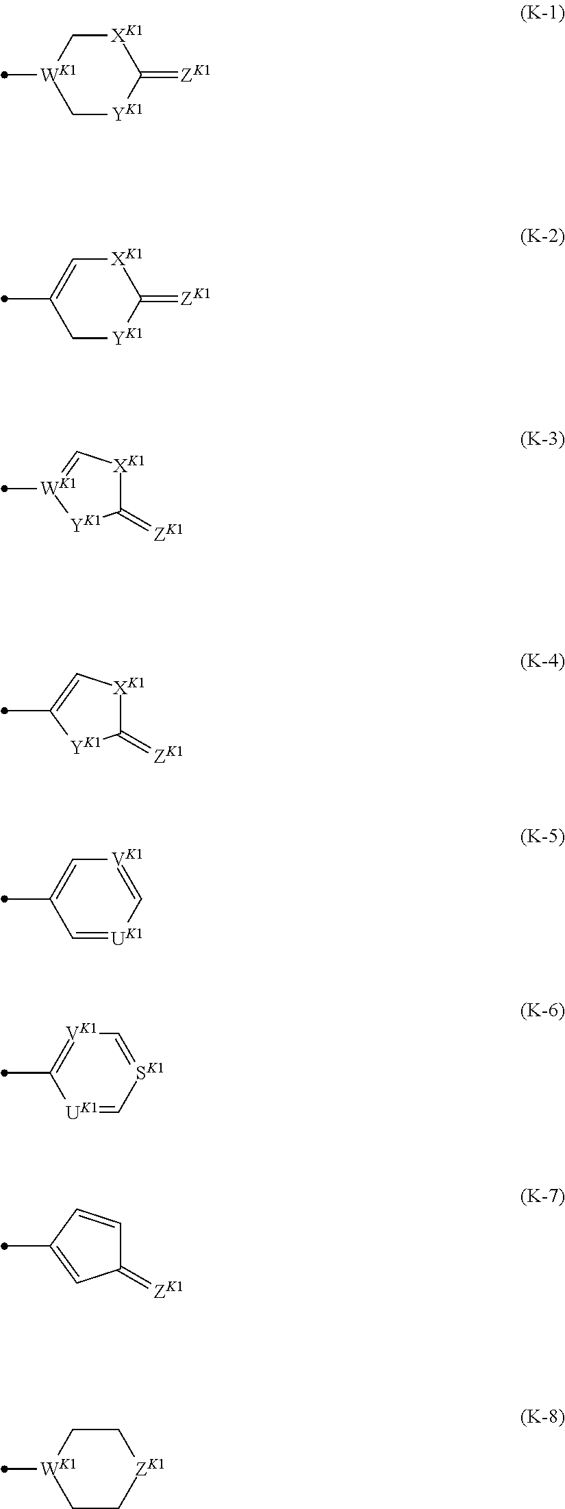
[WK1]1(C)C[YK1]C(=[ZK1])[XK1]C1.C1(C)=C[XK1]C(=[ZK1])[YK1]C1.[XK1]1C(=[ZK1])[YK1][WK1](C)=C1.[XK1]1C(=[ZK1])[YK1]C(C)=C1.C1(C)=C[VK1]=C[UK1]=C1.C1(C)=[VK1]C=[SK1]C=[UK1]1.C1=CC(C)=CC1=[ZK1].[WK1]1(C)CC[ZK1]CC1
